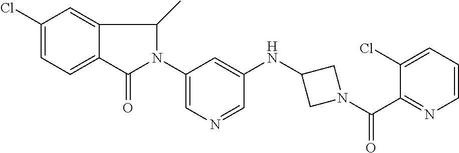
C1(Cl)=CC=C2C(=C1)C(C)N(C1=CN=CC(NC3CN(C(C4=NC=CC=C4Cl)=O)C3)=C1)C2=O
